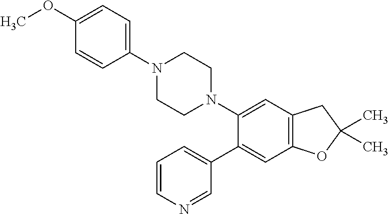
C1(OC)=CC=C(N2CCN(C3=CC4=C(C=C3C3=CC=CN=C3)OC(C)(C)C4)CC2)C=C1
